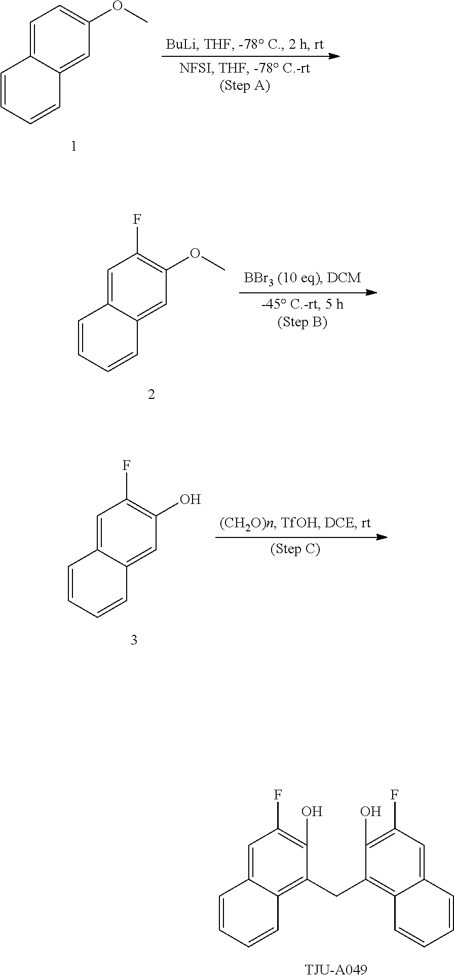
C1=C2C(=C(CC3=C4C(=CC(F)=C3O)C=CC=C4)C(O)=C1F)C=CC=C2.C1=C2C(=CC(OC)=C1)C=CC=C2.C1=C2C(=CC(OC)=C1F)C=CC=C2.C1=C2C(=CC(O)=C1F)C=CC=C2
